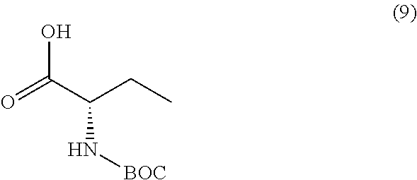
OC(C(CC)N[BOC])=O
